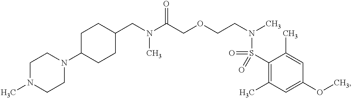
C1(CN(C(COCCN(C)S(=O)(C2=C(C)C=C(OC)C=C2C)=O)=O)C)CCC(N2CCN(C)CC2)CC1
